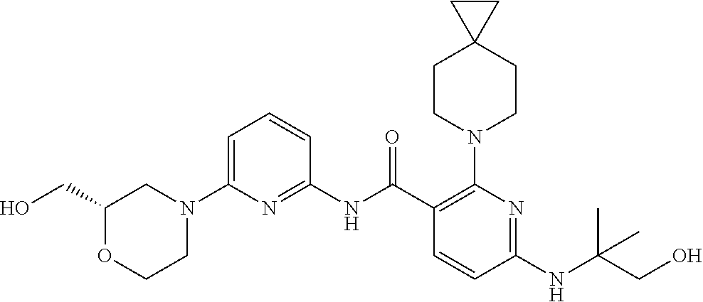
C1(NC(C2=C(N3CCC4(CC3)CC4)N=C(NC(CO)(C)C)C=C2)=O)=NC(N2CC(CO)OCC2)=CC=C1
